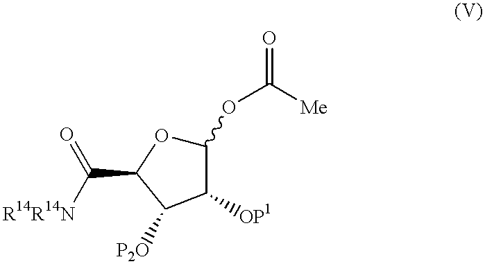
C1(OC(=O)[Me])OC(C([R14R14N])=O)C([P2O])C1[OP1]
